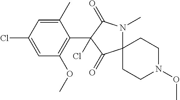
C1(C)=CC(Cl)=CC(OC)=C1C1(Cl)C(=O)C2(N(C)C1=O)CCN(OC)CC2
